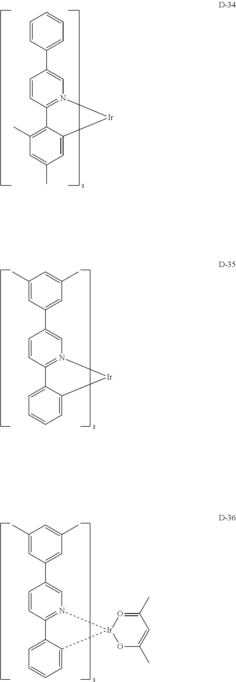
C1(C2=CC=CC=C2)=CN2=C(C=C1)C1=C(C)C=C(C)C=C1[Ir]2.C1(C2=CC(C)=CC(C)=C2)=CN2=C(C=C1)C1=CC=CC=C1[Ir]2.C1(C2=CC(C)=CC(C)=C2)=CN2=C(C=C1)C1=CC=CC=C1[Ir]21OC(C)=CC(C)=O1
